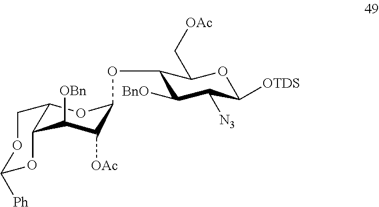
C1(OC2C([OAc])C([OBn])C3C(O2)COC([Ph])O3)C([BnO])C([N3])C([OTDS])OC1C[OAc]
